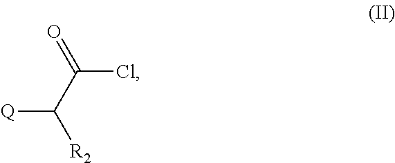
C(Cl)(C([R2])[Q])=O
